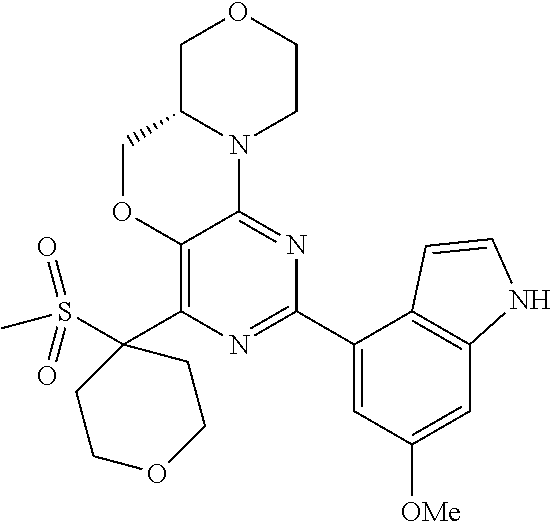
C1C2N(CCO1)C1=NC(C3=CC([OMe])=CC4=C3C=CN4)=NC(C3(S(C)(=O)=O)CCOCC3)=C1OC2
